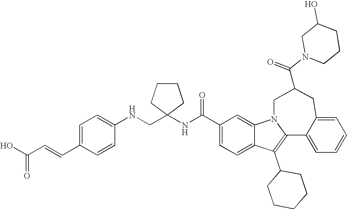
C1(C(NC2(CNC3=CC=C(C=CC(O)=O)C=C3)CCCC2)=O)=CC=C2C(=C1)N1C(=C2C2CCCCC2)C2=CC=CC=C2CC(C(N2CCCC(O)C2)=O)C1
